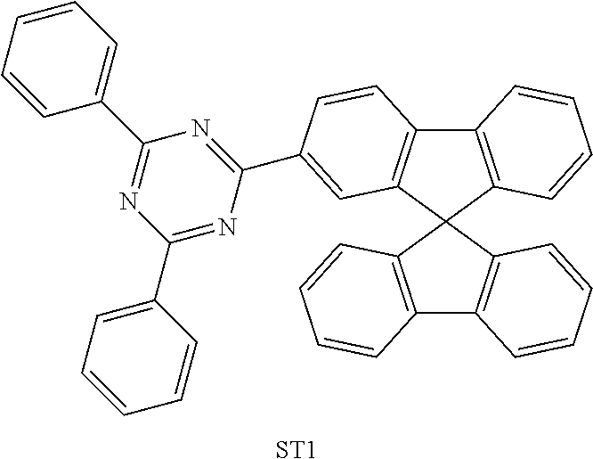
C1(C2=CC=CC=C2)=NC(C2=CC3=C(C4=C(C35C3=C(C6=C5C=CC=C6)C=CC=C3)C=CC=C4)C=C2)=NC(C2=CC=CC=C2)=N1.[ST1]
